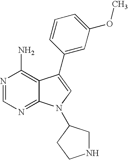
N1=CN=C2C(=C1N)C(C1=CC(OC)=CC=C1)=CN2C1CNCC1
